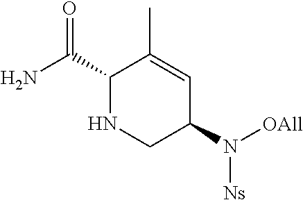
C1(C(N)=O)NCC(N([OAll])[Ns])C=C1C
